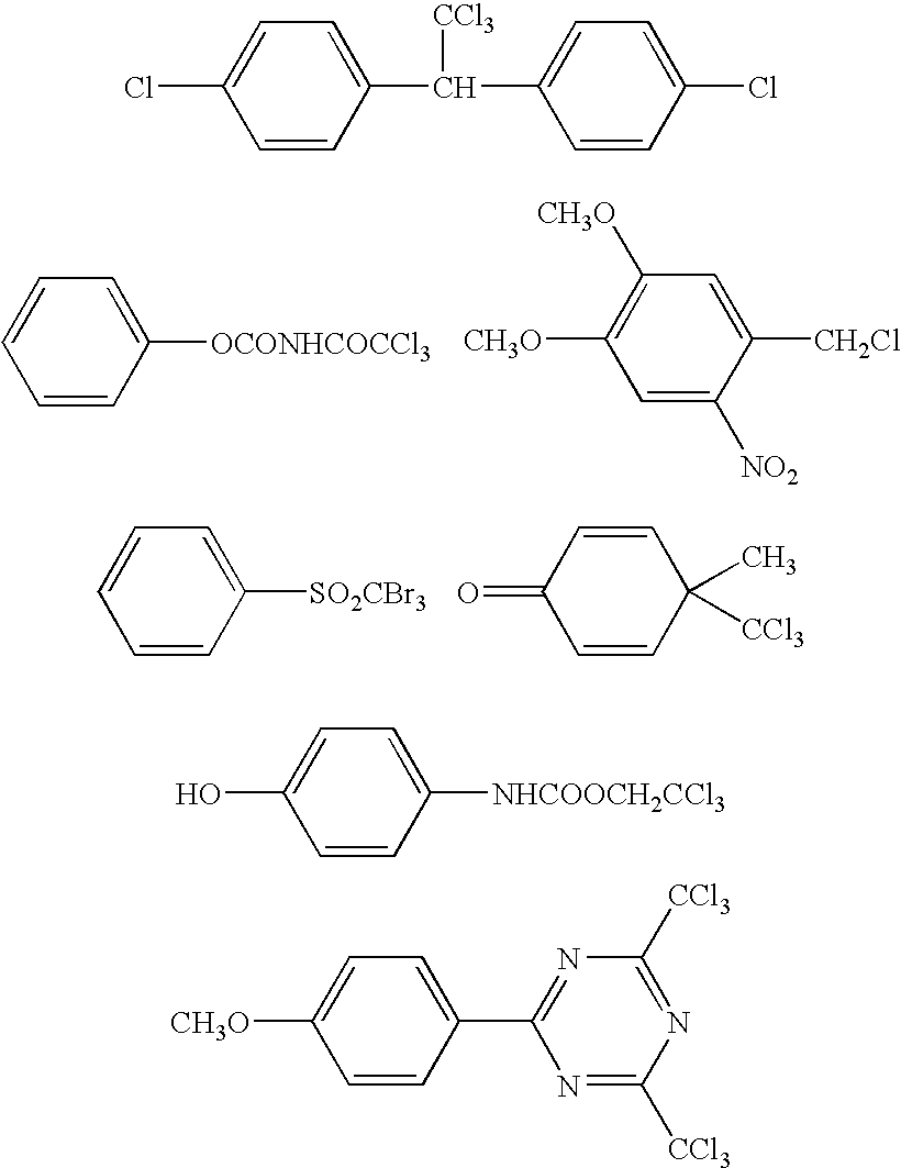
C1=C([OCONHCOCCl3])C=CC=C1.C1=C([CH2Cl])C([NO2])=CC([CH3O])=C1[CH3O].C1=C([SO2CBr3])C=CC=C1.C1=CC(=O)C=CC1(C)[CCl3].C1=C(C([CCl3])C2=CC=C(Cl)C=C2)C=CC(Cl)=C1.C1=C([NHCOOCH2CCl3])C=CC(O)=C1.C1=C(C2=NC([CCl3])=NC([CCl3])=N2)C=CC([CH3O])=C1
